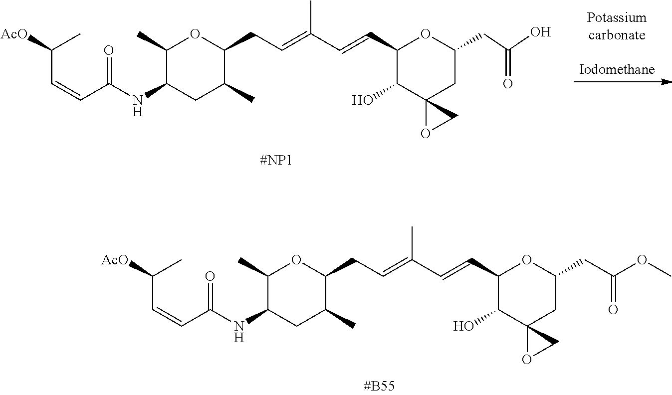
C(C=CC(=O)NC1CC(C)C(CC=C(C=CC2C(O)C3(CC(CC(OC)=O)O2)OC3)C)OC1C)(C)[AcO].C(C=CC(=O)NC1CC(C)C(CC=C(C=CC2C(O)C3(CC(CC(O)=O)O2)OC3)C)OC1C)(C)[AcO]
